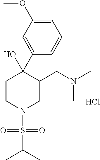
C1=C(OC)C=C(C2(O)CCN(S(=O)(=O)C(C)C)CC2CN(C)C)C=C1.Cl
